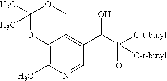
C12=C(C)N=CC(C(P([O-t-butyl])(=O)[O-t-butyl])O)=C1COC(C)(C)O2
